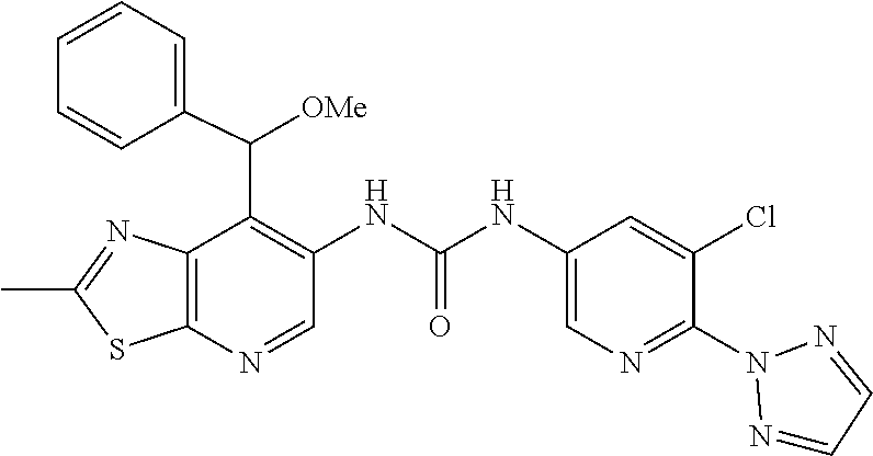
C1(C)=NC2=C(S1)N=CC(NC(=O)NC1=CN=C(N3N=CC=N3)C(Cl)=C1)=C2C([OMe])C1=CC=CC=C1
